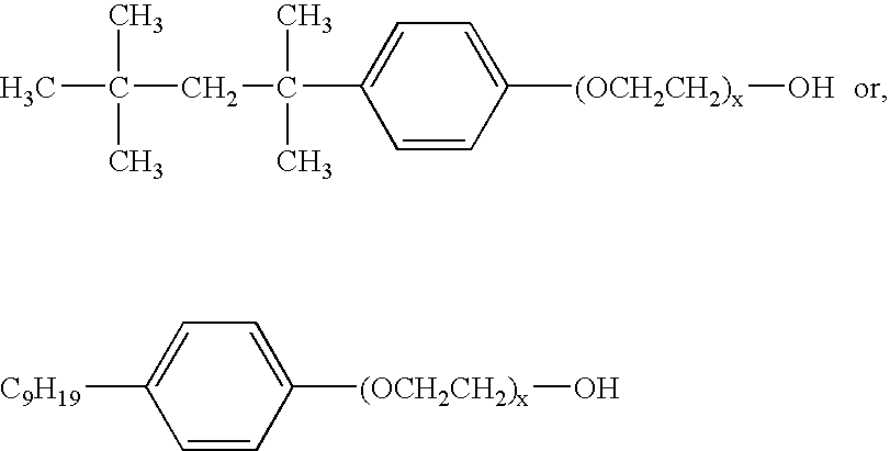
CC(C)(C)CC(C)(C)C1=CC=C([(OCH2CH2)x]O)C=C1.C1=CC([(OCH2CH2)x]O)=CC=C1[C9H19]
